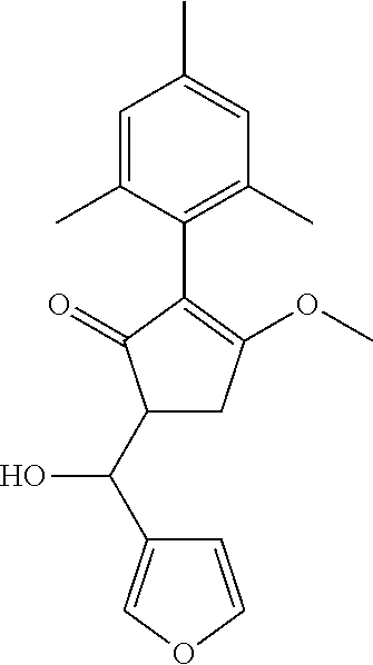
C1=C(C)C(C2=C(OC)CC(C(C3=COC=C3)O)C2=O)=C(C)C=C1C
